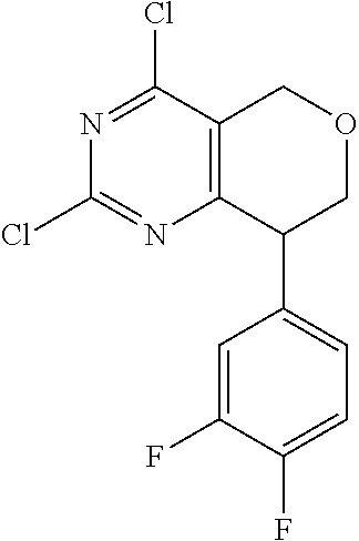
N1=C(Cl)C2=C(N=C1Cl)C(C1=CC=C(F)C(F)=C1)COC2
